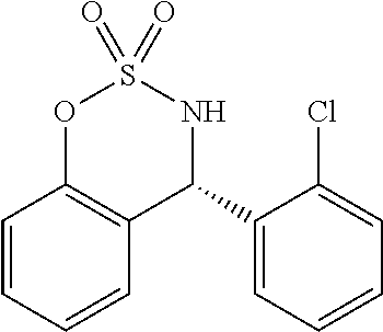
C1=CC=CC2=C1OS(=O)(=O)NC2C1=CC=CC=C1Cl
